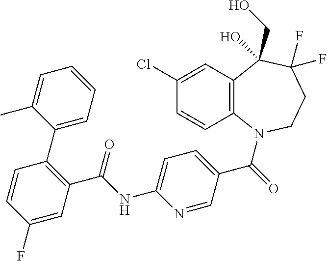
C12=C(N(C(=O)C3=CC=C(NC(C4=C(C5=CC=CC=C5C)C=CC(F)=C4)=O)N=C3)CCC(F)(F)C1(CO)O)C=CC(Cl)=C2
